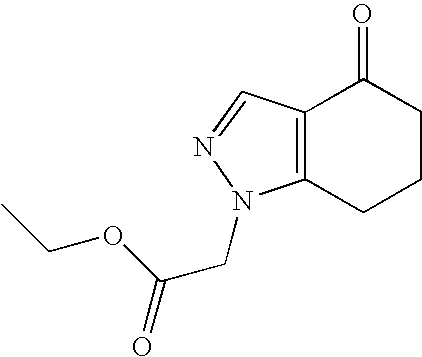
C12=C(C=NN1CC(=O)OCC)C(=O)CCC2
